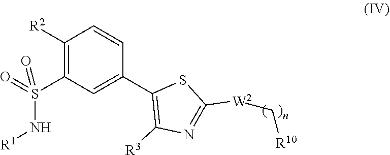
S(N[R1])(C1=C([R2])C=CC(C2=C([R3])N=C([W2]C[R10])S2)=C1)(=O)=O
